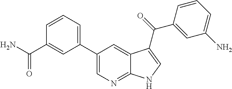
C1(C2=CC=CC(C(=O)N)=C2)=CN=C2C(=C1)C(C(=O)C1=CC(N)=CC=C1)=CN2
